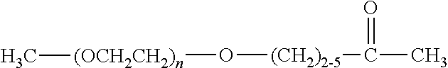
[(OCH2CH2)n](O[(CH2)2-5]C(=O)C)C
